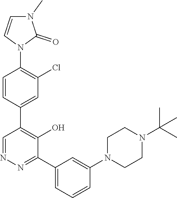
N1=CC(C2=CC(Cl)=C(N3C(=O)N(C)C=C3)C=C2)=C(O)C(C2=CC=CC(N3CCN(C(C)(C)C)CC3)=C2)=N1
